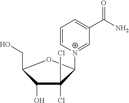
C1(O)C(CO)OC([N+]2=CC(C(N)=O)=CC=C2)C1(Cl)Cl
